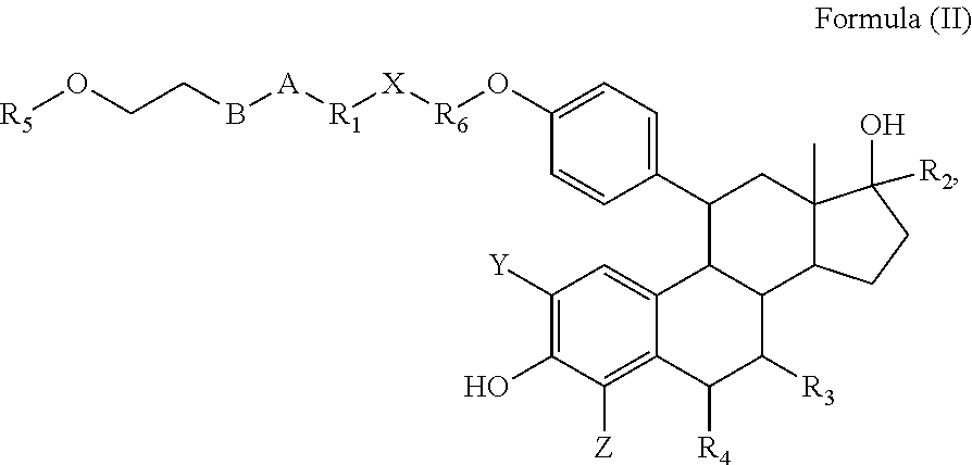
[R5]OCCB[A][R1][X][R6]OC1=CC=C(C2C3C(C4C(C)(C2)C(O)([R2])CC4)C([R3])C([R4])C2=C([Z])C(O)=C([Y])C=C32)C=C1
